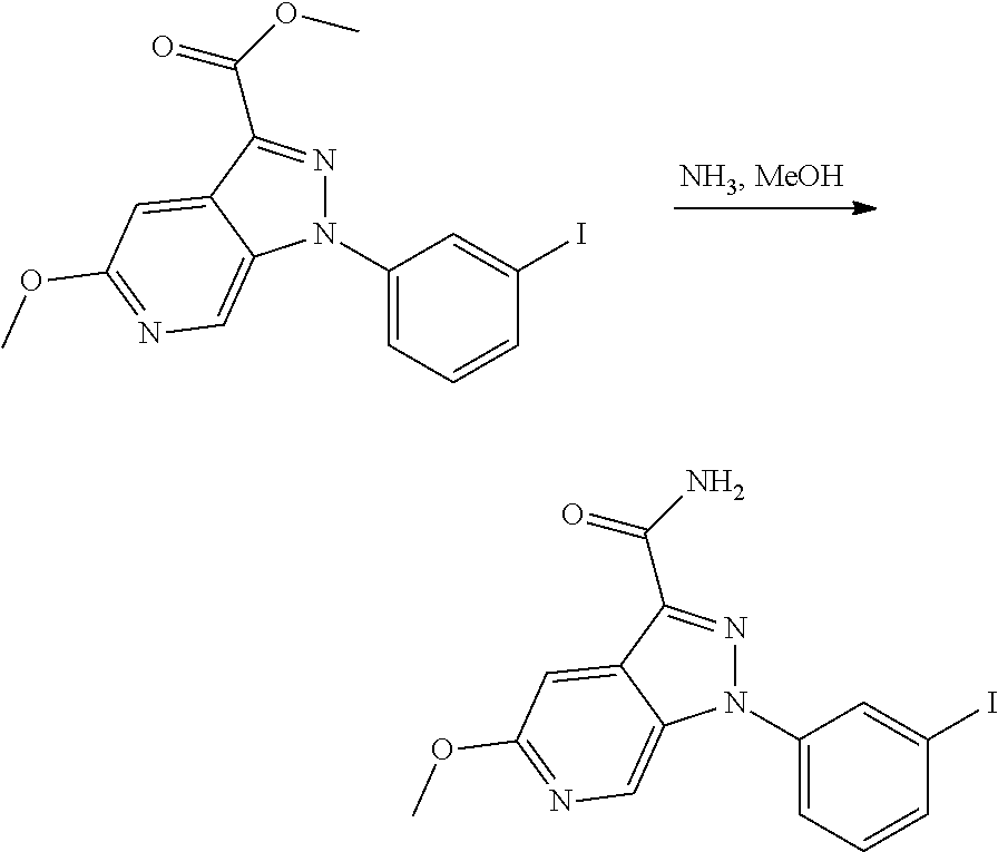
N1(C2=CC=CC(I)=C2)N=C(C(OC)=O)C2=CC(OC)=NC=C12.N1(C2=CC=CC(I)=C2)N=C(C(N)=O)C2=CC(OC)=NC=C12
